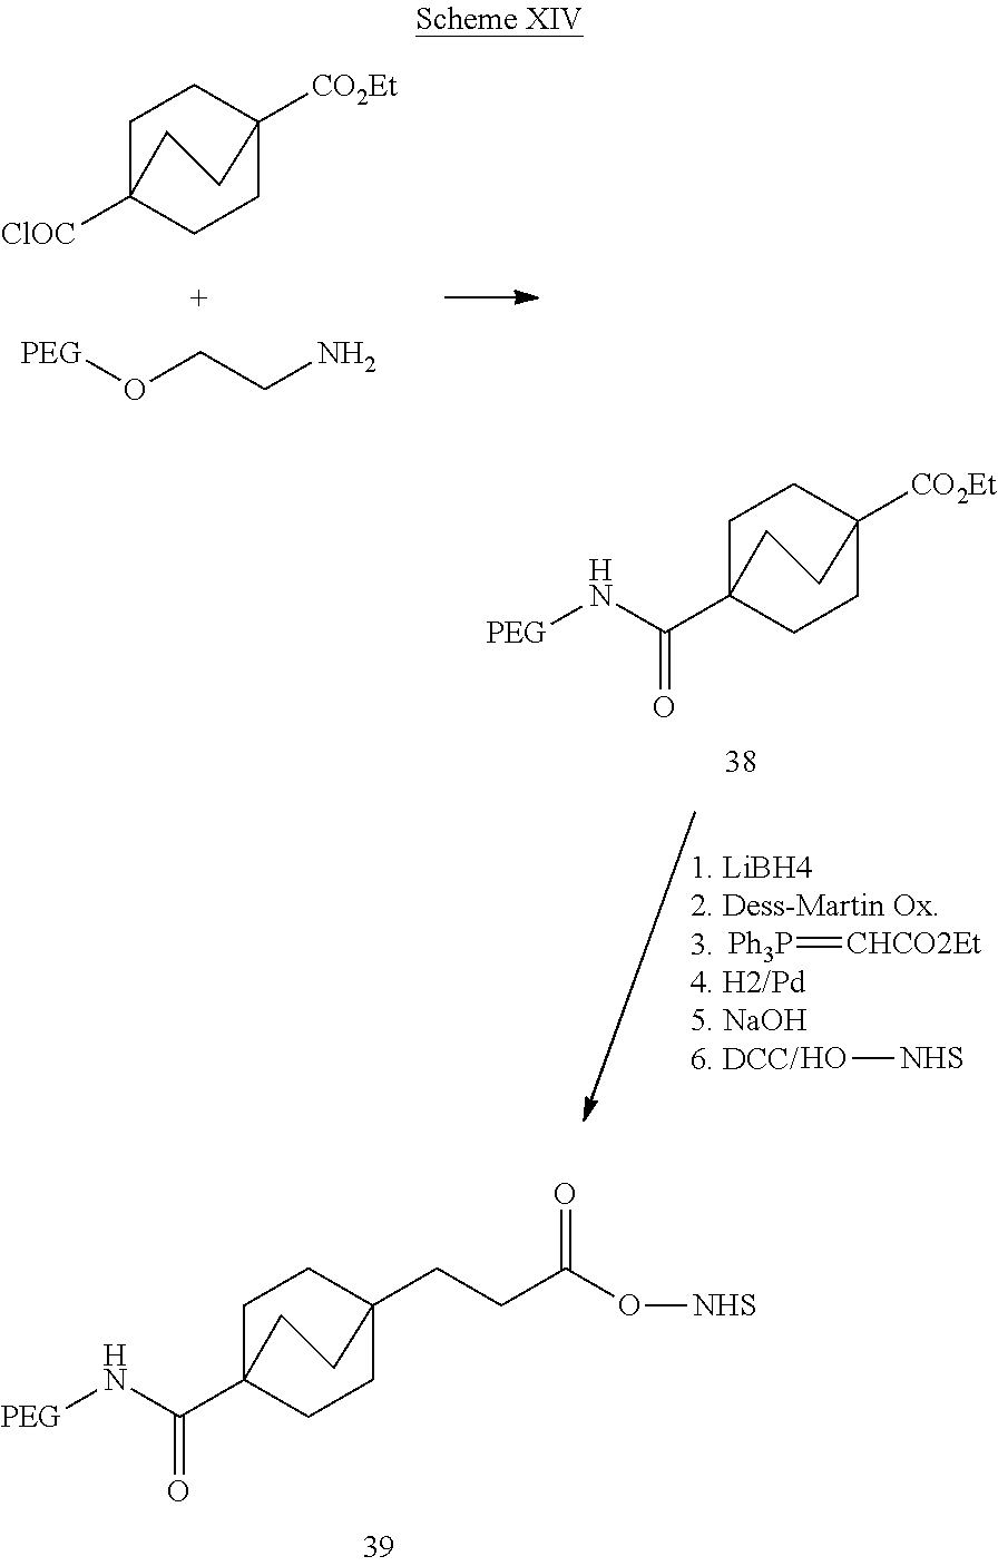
C1CC2([CO2Et])CCC1([ClOC])CC2.[PEG]OCCN.O[NHS].[Ph3P]=[CHCO2Et].C1CC2([CO2Et])CCC1(C(N[PEG])=O)CC2.C1CC2(CCC(O[NHS])=O)CCC1(C(N[PEG])=O)CC2
